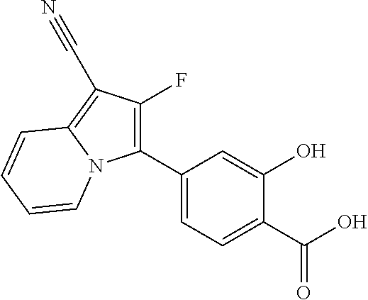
C1(C2=CC=C(C(O)=O)C(O)=C2)=C(F)C(C#N)=C2N1C=CC=C2
